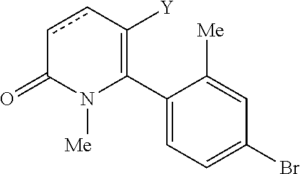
C1(C2=C([Y])ccC(=O)N2[Me])=CC=C(Br)C=C1[Me]
